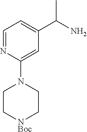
C1=NC(N2CC[NBoc]CC2)=CC(C(N)C)=C1
